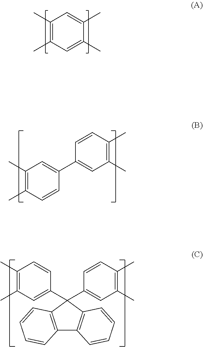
C1(C)=C(C)C=C(C)C(C)=C1.C1(C)=C(C)C=CC(C2=CC(C)=C(C)C=C2)=C1.C12=C(C(C3=CC(C)=C(C)C=C3)(C3=CC(C)=C(C)C=C3)C3=C1C=CC=C3)C=CC=C2
